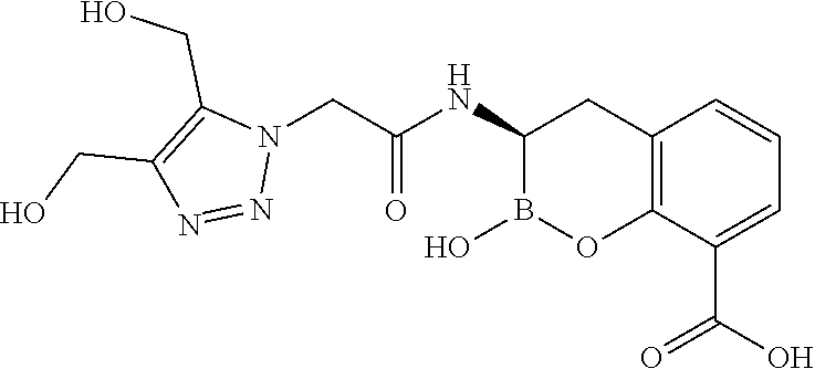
C1(NC(=O)CN2C(CO)=C(CO)N=N2)B(O)OC2=C(C1)C=CC=C2C(O)=O
